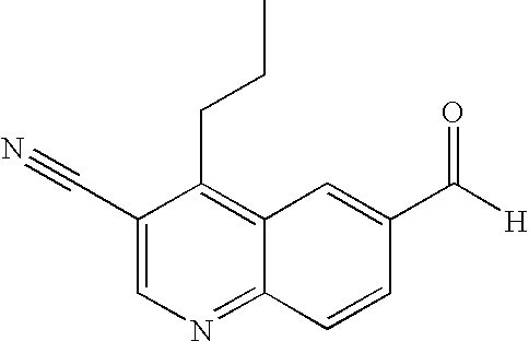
C1(C#N)=CN=C2C(=C1CCC)C=C(C([H])=O)C=C2
